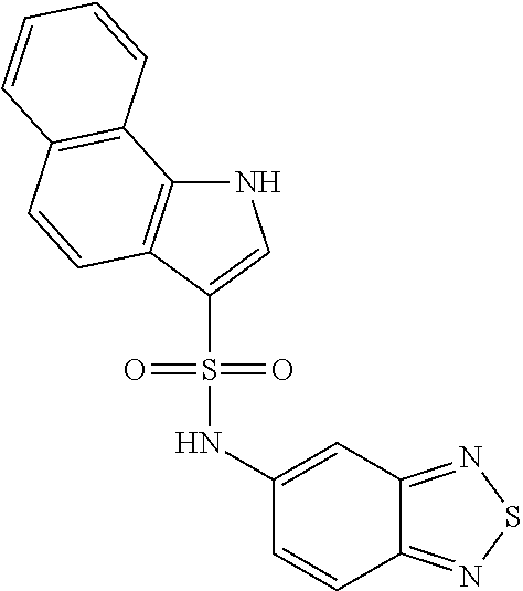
N1C2=C(C(S(=O)(=O)NC3=CC4=NSN=C4C=C3)=C1)C=CC1=C2C=CC=C1
